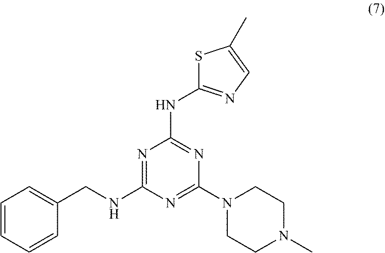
C1=CC=CC(CNC2=NC(NC3=NC=C(C)S3)=NC(N3CCN(C)CC3)=N2)=C1
